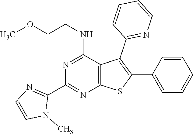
C1(C2=NC3=C(C(NCCOC)=N2)C(C2=NC=CC=C2)=C(C2=CC=CC=C2)S3)=NC=CN1C
